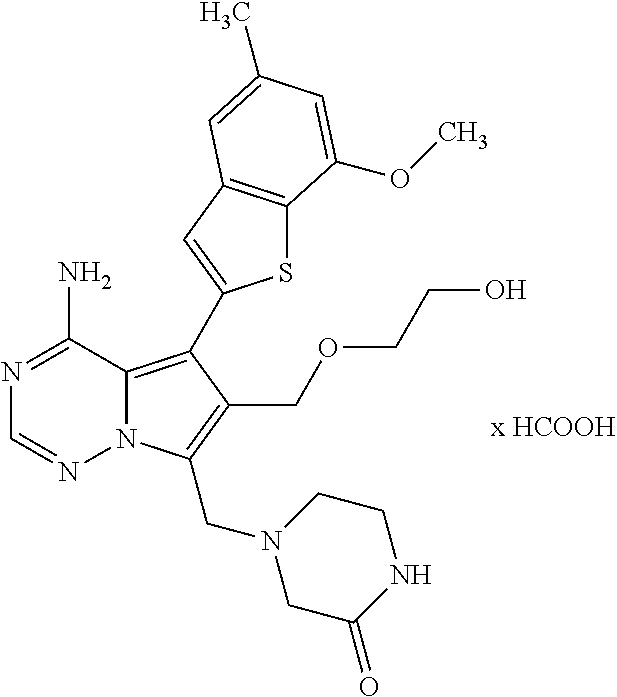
S1C2=C(C=C1C1=C3N(N=CN=C3N)C(CN3CC(=O)NCC3)=C1COCCO)C=C(C)C=C2OC
